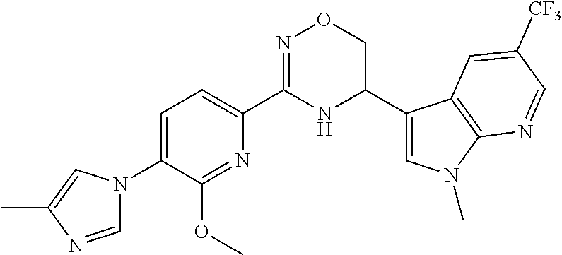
C1=C(N2C=NC(C)=C2)C(OC)=NC(C2=NOCC(C3=CN(C)C4=C3C=C([CF3])C=N4)N2)=C1
